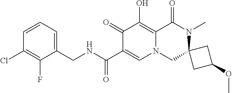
C1(F)=C(Cl)C=CC=C1CNC(C1=CN2CC3(N(C)C(=O)C2=C(O)C1=O)CC(OC)C3)=O
